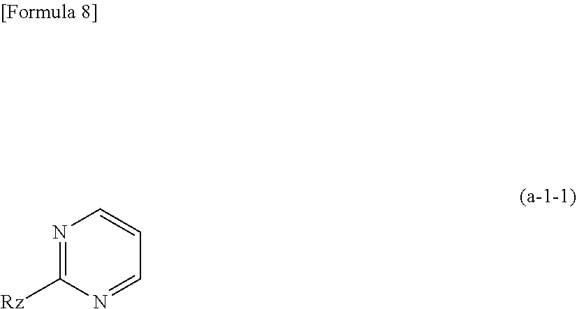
N1=C([Rz])N=CC=C1
